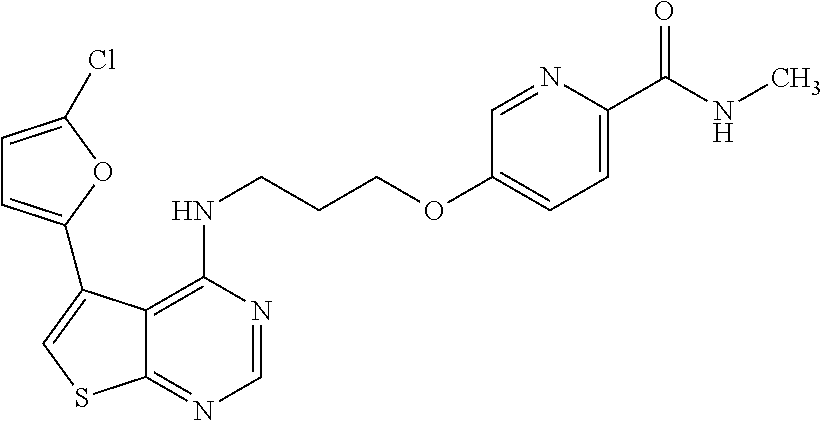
C1=NC(NCCCOC2=CC=C(C(NC)=O)N=C2)=C2C(=N1)SC=C2C1=CC=C(Cl)O1
